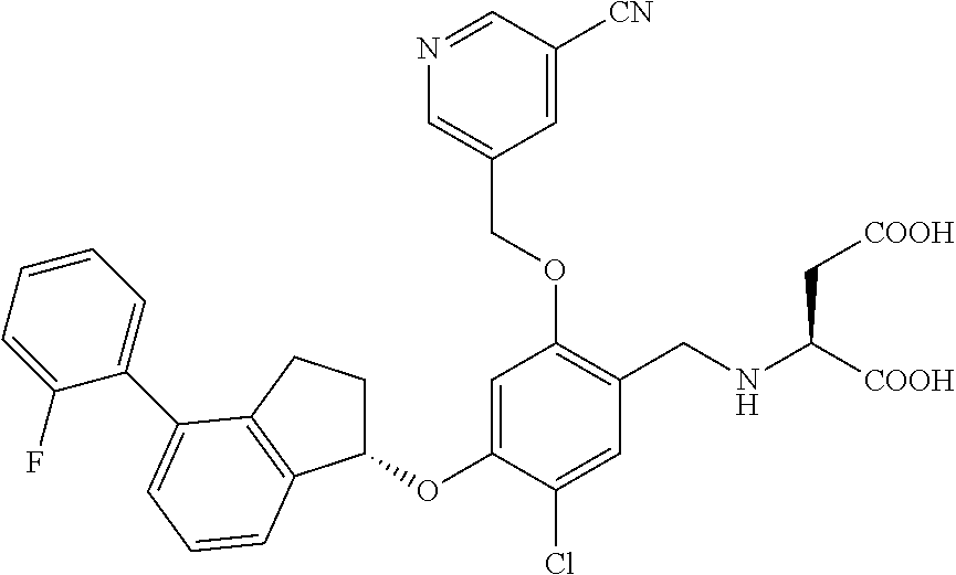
C1(OC2=CC(OCC3=CN=CC([CN])=C3)=C(CNC([COOH])C[COOH])C=C2Cl)CCC2=C1C=CC=C2C1=CC=CC=C1F
